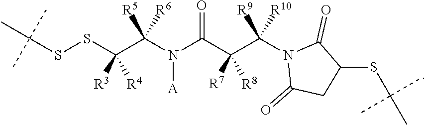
C(SSC(C)(C)C)([R3])([R4])C([R5])([R6])N([A])C(C([R7])([R8])C([R9])([R10])N1C(=O)CC(SC(C)(C)C)C1=O)=O
